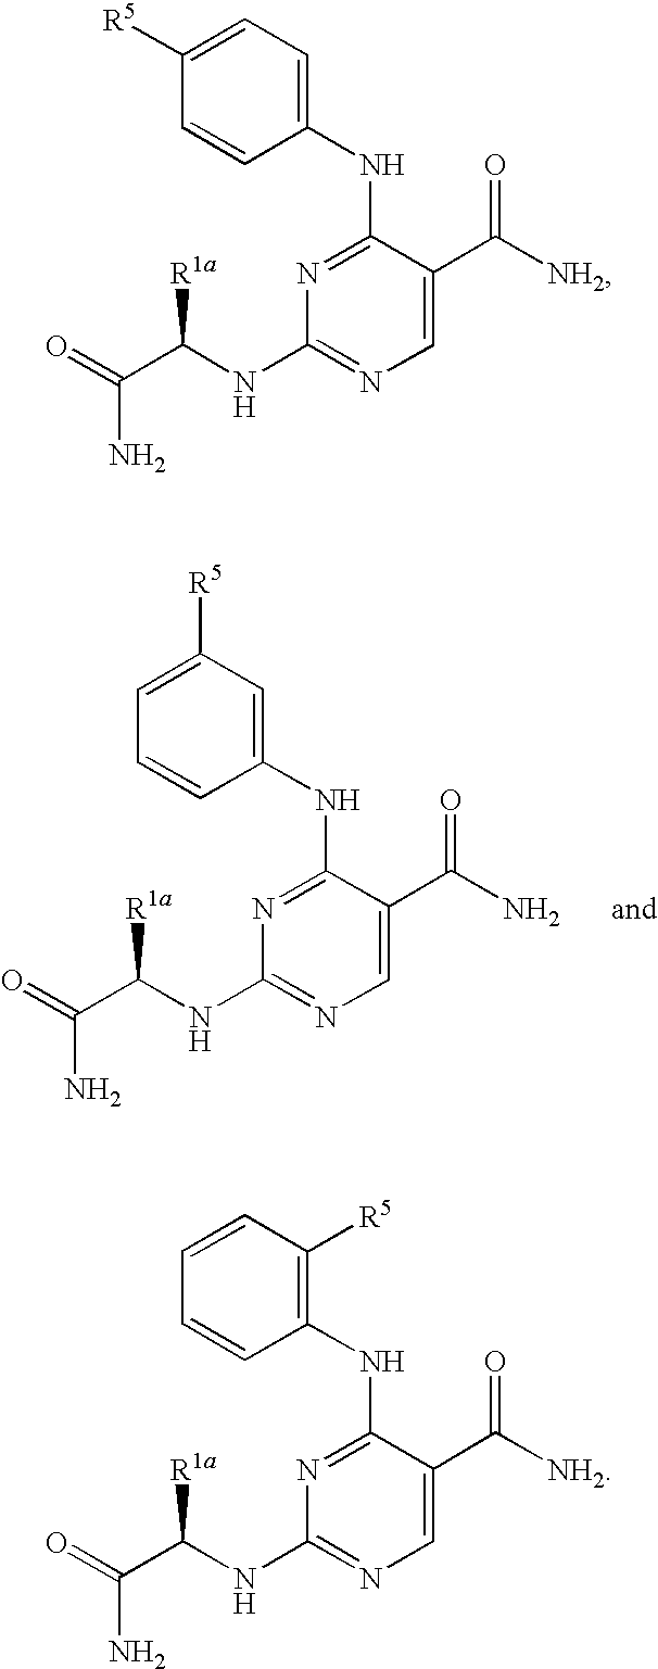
C1=C(C([NH2])=O)C(NC2=CC=C([R5])C=C2)=NC(NC(C(=O)N)[R1a])=N1.C1=C(C([NH2])=O)C(NC2=C([R5])C=CC=C2)=NC(NC(C(=O)N)[R1a])=N1.C1=C(C(N)=O)C(NC2=CC([R5])=CC=C2)=NC(NC(C(=O)N)[R1a])=N1
